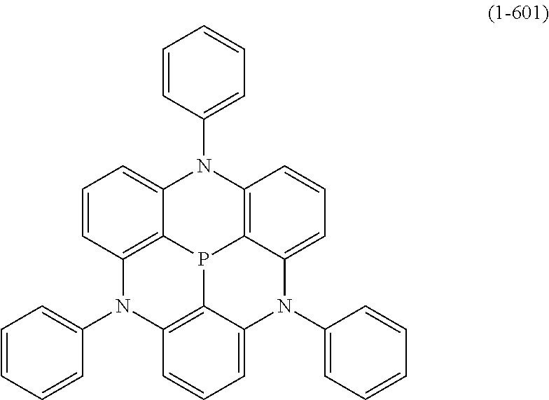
C1=CC(N2C3=CC=CC4=C3P3C5=C2C=CC=C5N(C2=CC=CC=C2)C2=CC=CC(=C32)N4C2=CC=CC=C2)=CC=C1
